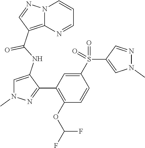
FC(OC1=C(C2=NN(C)C=C2NC(C2=C3N(N=C2)C=CC=N3)=O)C=C(S(C2=CN(C)N=C2)(=O)=O)C=C1)F
